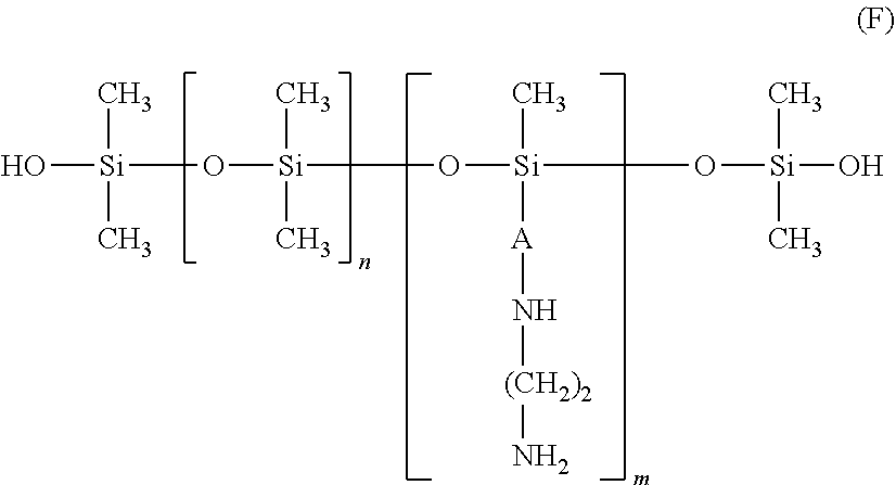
O[Si](C)(C)O[Si](C)(C)O[Si](C)([A]N[(CH2)2]N)O[Si](O)(C)C
